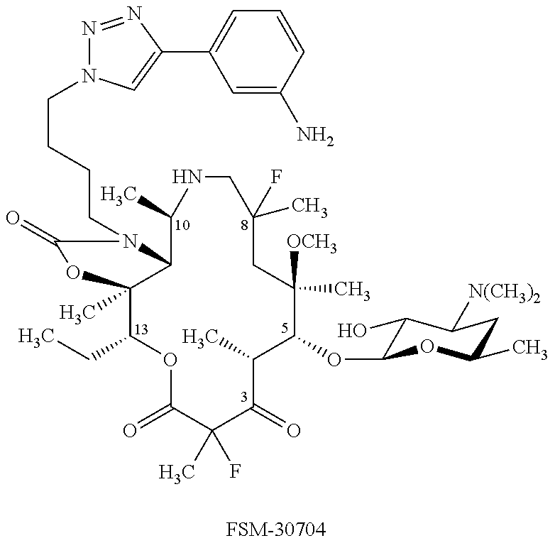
C1(CC)C2(C)C(N(CCCCN3N=NC(C4=CC=CC(N)=C4)=C3)C(=O)O2)C(C)NCC(C)(F)CC([OCH3])(C)C(OC2C(O)C([N(CH3)2])CC(C)O2)C(C)C(=O)C(C)(F)C(=O)O1.[FSM-30704]
